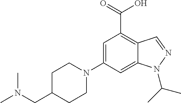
C1=C(N2CCC(CN(C)C)CC2)C=C2C(=C1C(=O)O)C=NN2C(C)C
